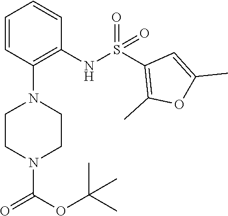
C1=CC(N2CCN(C(OC(C)(C)C)=O)CC2)=C(NS(C2=C(C)OC(C)=C2)(=O)=O)C=C1
